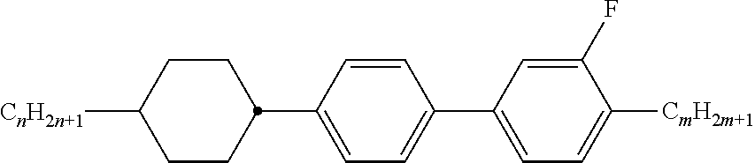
C1CC(C2=CC=C(C3=CC=C([CmH2m+1])C(F)=C3)C=C2)CCC1[CnH2n+1]
